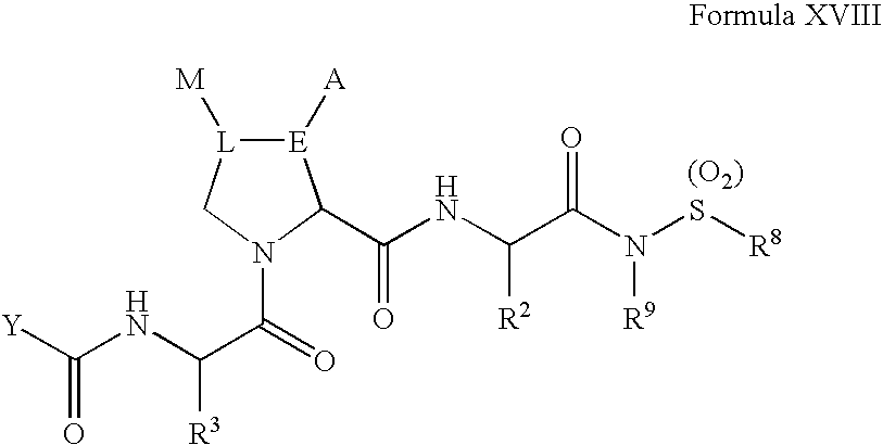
[Y]C(NC(C(N1C(C(NC([R2])C(N([R9])S[R8])=O)=O)[E]([A])[L]([M])C1)=O)[R3])=O.[(O2)]
